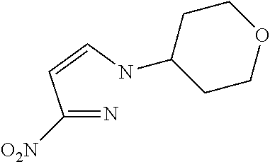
C(=N)(C=CNC1CCOCC1)[O2N]
